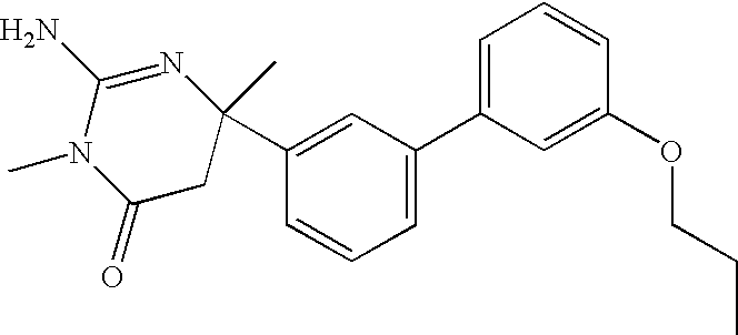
C1(=O)CC(C)(C2=CC(C3=CC=CC(OCCC)=C3)=CC=C2)N=C(N)N1C
